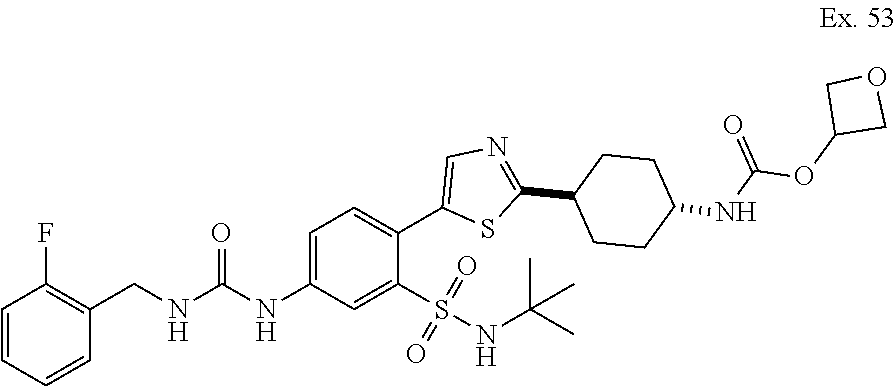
C1=CC=CC(CNC(NC2=CC=C(C3=CN=C(C4CCC(NC(=O)OC5COC5)CC4)S3)C(S(NC(C)(C)C)(=O)=O)=C2)=O)=C1F
